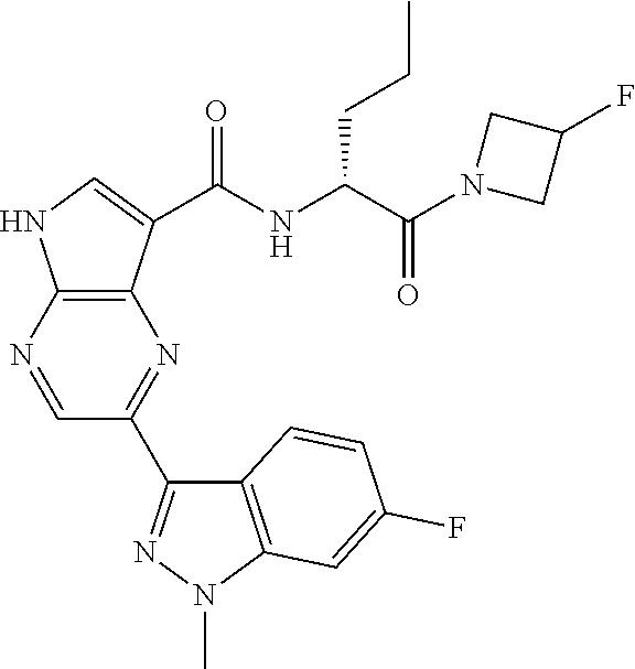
C12=C(C(C(NC(C(=O)N3CC(F)C3)CCC)=O)=CN1)N=C(C1=NN(C)C3=C1C=CC(F)=C3)C=N2
